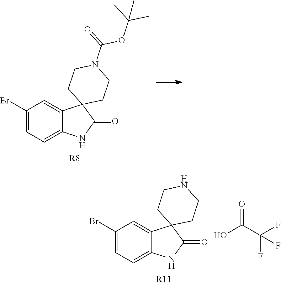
C1(Br)=CC=C2C(=C1)C1(C(=O)N2)CCN(C(=O)OC(C)(C)C)CC1.[R8].C1(Br)=CC=C2C(=C1)C1(C(=O)N2)CCNCC1.[R11].OC(C(F)(F)F)=O
